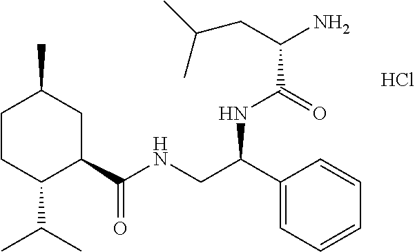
C1CC(C(C)C)C(C(NCC(C2=CC=CC=C2)NC(=O)C(CC(C)C)N)=O)CC1C.Cl
